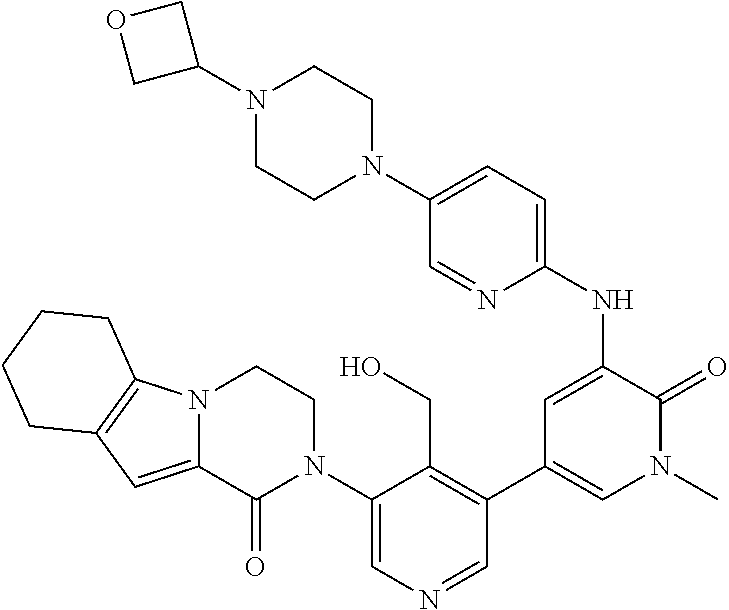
C1(N2CCN3C(=CC4=C3CCCC4)C2=O)=CN=CC(C2=CN(C)C(=O)C(NC3=CC=C(N4CCN(C5COC5)CC4)C=N3)=C2)=C1CO
